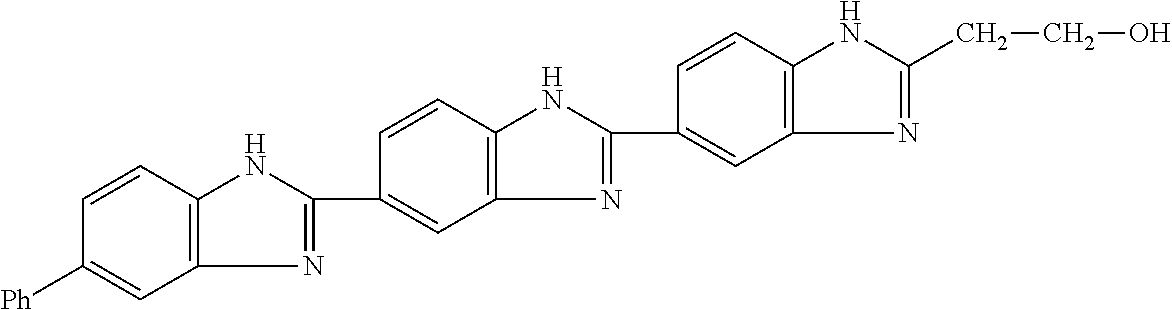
C1=C(C2=NC3=C(C=CC([Ph])=C3)N2)C=CC2=C1N=C(C1=CC3=C(C=C1)NC(CCO)=N3)N2
